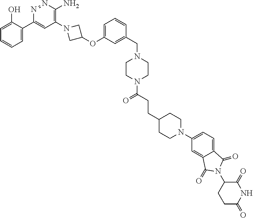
C1(C2=CC=CC=C2O)=CC(N2CC(OC3=CC=CC(CN4CCN(C(CCC5CCN(C6=CC=C7C(=C6)C(=O)N(C6CCC(=O)NC6=O)C7=O)CC5)=O)CC4)=C3)C2)=C(N)N=N1
